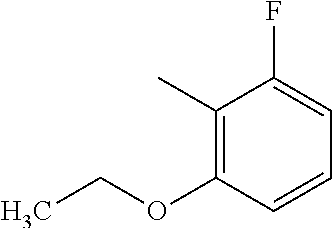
C1(C)=C(OCC)C=CC=C1F
